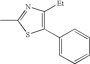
C1(C2=CC=CC=C2)=C([Et])N=C(C)S1
